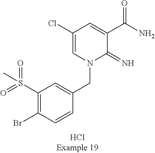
C1(S(=O)(=O)C)=C(Br)C=CC(CN2C(=N)C(C(N)=O)=CC(Cl)=C2)=C1
